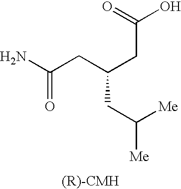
NC(=O)CC(CC([Me])[Me])CC(=O)O
